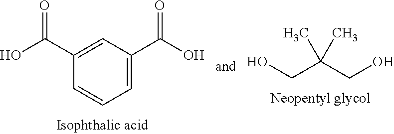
C1=C(C(O)=O)C=CC=C1C(O)=O.OCC(CO)(C)C
